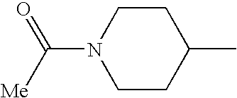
C1CN(C(=O)[Me])CCC1C
